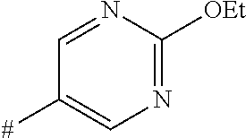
C1=NC([OEt])=NC=C1[#]
